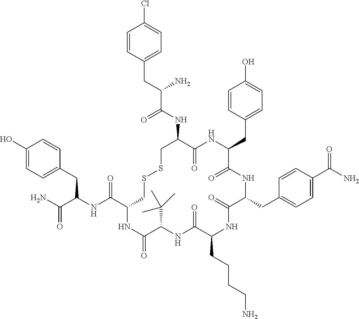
C1=CC(CC(NC(C2CSSCC(NC(C(CC3=CC=C(Cl)C=C3)N)=O)C(=O)NC(CC3=CC=C(O)C=C3)C(=O)NC(CC3=CC=C(C(N)=O)C=C3)C(=O)NC(CCCCN)C(=O)NC(C(C)(C)C)C(=O)N2)=O)C(N)=O)=CC=C1O
